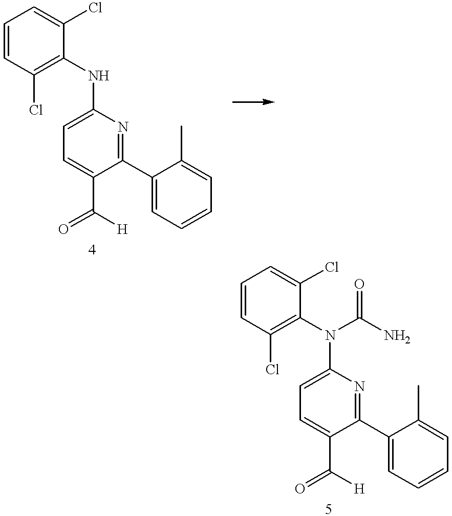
C1=C(NC2=C(Cl)C=CC=C2Cl)N=C(C2=CC=CC=C2C)C(C(=O)[H])=C1.C1=C(N(C2=C(Cl)C=CC=C2Cl)C(N)=O)N=C(C2=CC=CC=C2C)C(C(=O)[H])=C1
